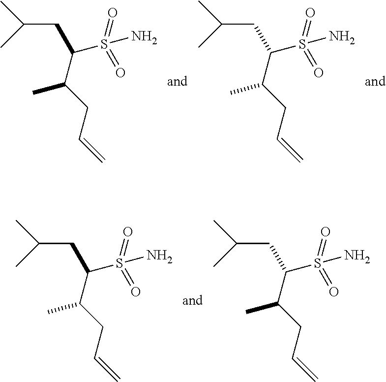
C(CC(S(=O)(N)=O)C(CC=C)C)(C)C.C(CC(S(=O)(N)=O)C(CC=C)C)(C)C.C(CC(S(=O)(N)=O)C(CC=C)C)(C)C.C(CC(S(=O)(N)=O)C(CC=C)C)(C)C
